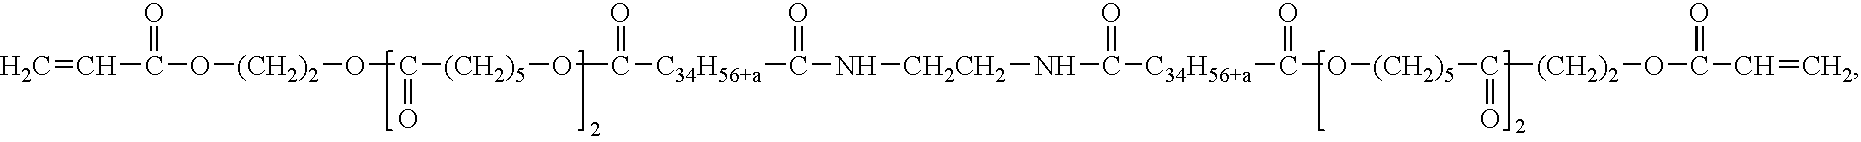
C=CC(O[(CH2)2]OC([(CH2)5]OC(=O)[C34H56+a]C(N[CH2CH2]NC([C34H56+a]C(O[(CH2)5]C(=O)[(CH2)2]OC(C=C)=O)=O)=O)=O)=O)=O
